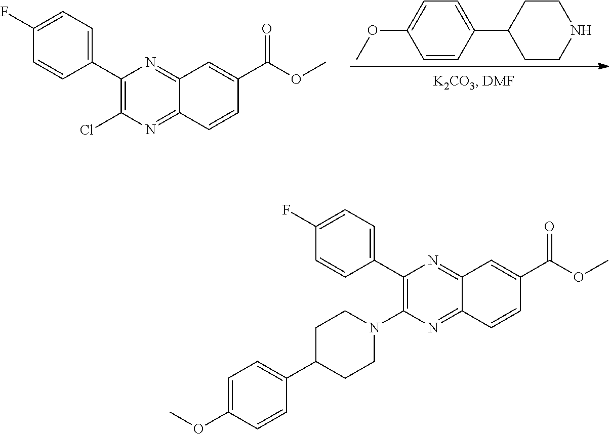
C1(C(=O)OC)=CC2=NC(C3=CC=C(F)C=C3)=C(Cl)N=C2C=C1.C1=CC(C2CCNCC2)=CC=C1OC.C1(C2=CC=C(F)C=C2)=C(N2CCC(C3=CC=C(OC)C=C3)CC2)N=C2C(=N1)C=C(C(=O)OC)C=C2
